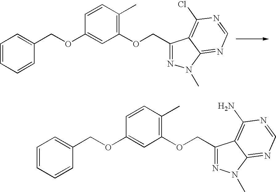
C1=CC=C(COC2=CC(OCC3=NN(C)C4=NC=NC(Cl)=C34)=C(C)C=C2)C=C1.C1=CC=C(COC2=CC(OCC3=NN(C)C4=NC=NC(N)=C34)=C(C)C=C2)C=C1
